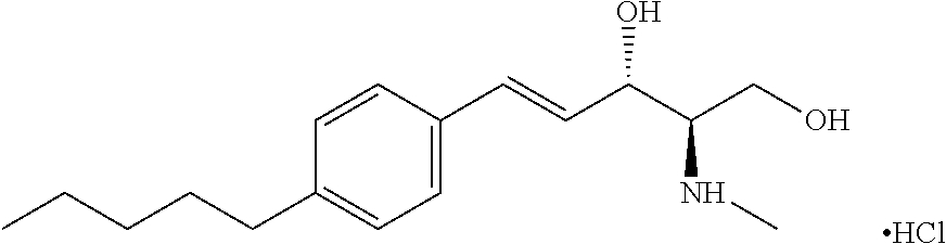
C1=C(C=CC(C(CO)NC)O)C=CC(CCCCC)=C1.Cl
